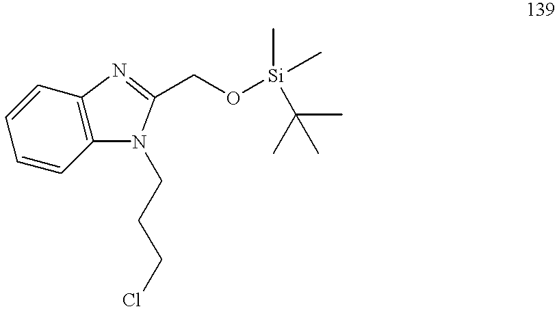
C1=CC=CC2=C1N=C(CO[Si](C)(C)C(C)(C)C)N2CCCCl
